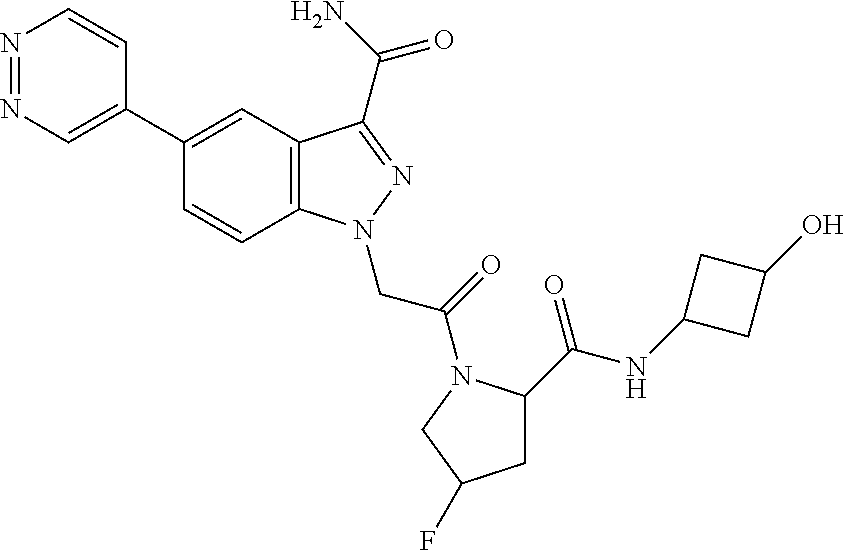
N1=NC=C(C2=CC3=C(C=C2)N(CC(=O)N2C(C(=O)NC4CC(O)C4)CC(F)C2)N=C3C(N)=O)C=C1
